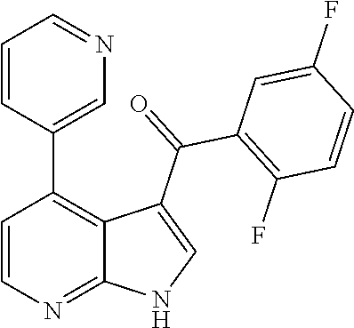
C1=CN=C2C(=C1C1=CN=CC=C1)C(C(=O)C1=C(F)C=CC(F)=C1)=CN2
